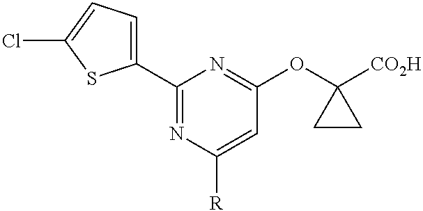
C1(C2=CC=C(Cl)S2)=NC([R])=CC(OC2([CO2H])CC2)=N1
